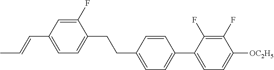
C1(F)=CC(C=CC)=CC=C1CCC1=CC=C(C2=CC=C([OC2H5])C(F)=C2F)C=C1
